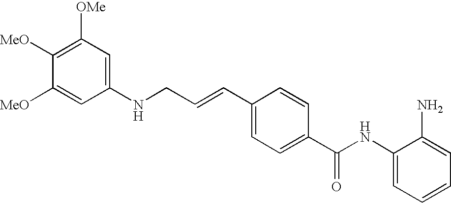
C(C=CC1=CC=C(C(NC2=CC=CC=C2N)=O)C=C1)NC1=CC([OMe])=C([MeO])C([MeO])=C1
